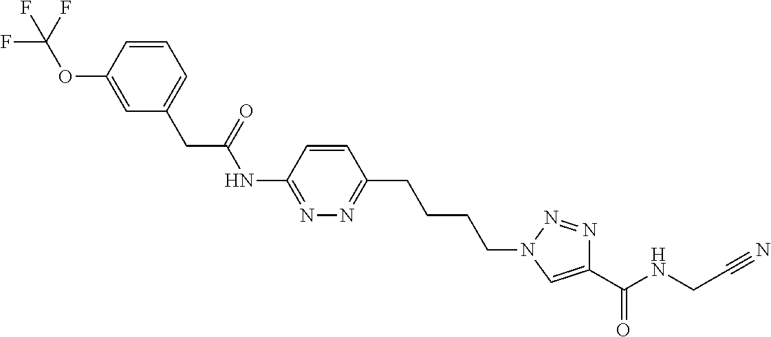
C1=CC(OC(F)(F)F)=CC(CC(NC2=NN=C(CCCCN3C=C(C(NCC#N)=O)N=N3)C=C2)=O)=C1
